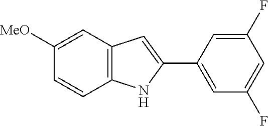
C12=C(C=C([MeO])C=C1)C=C(C1=CC(F)=CC(F)=C1)N2
